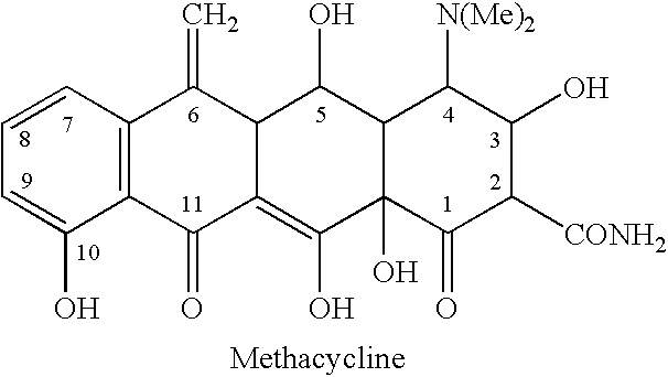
C1=C(O)C2=C(C=C1)C(=C)C1C(=C(O)C3(O)C(C1O)C([N(Me)2])C(O)C([CONH2])C3=O)C2=O
